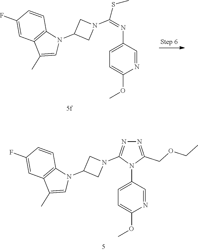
C1=C(F)C=CC2=C1C(C)=CN2C1CN(C(=NC2=CC=C(OC)N=C2)SC)C1.C1=C(F)C=CC2=C1C(C)=CN2C1CN(C2=NN=C(COCC)N2C2=CC=C(OC)N=C2)C1
